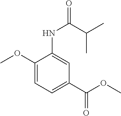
COC(C1=CC=C(OC)C(NC(C(C)C)=O)=C1)=O
